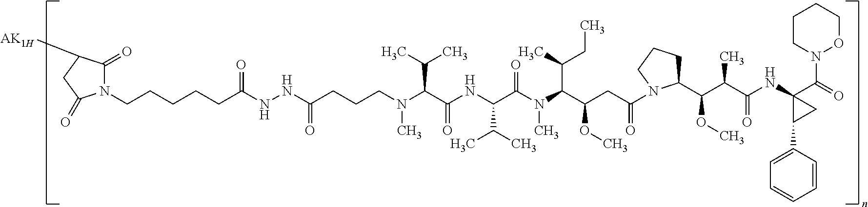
N1(CCCCCC(NNC(=O)CCCN(C(C(C)C)C(=O)NC(C(C)C)C(N(C(C(CC)C)C(OC)CC(N2C(C(C(C(NC3(C(=O)N4OCCCC4)C(C4=CC=CC=C4)C3)=O)C)OC)CCC2)=O)C)=O)C)=O)C(=O)C([AK1H])CC1=O
